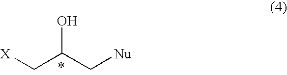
[X]CC(C[Nu])O
